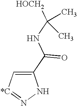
C1(C(NC([HOCH2])(C)C)=O)=C[*C]=NN1
